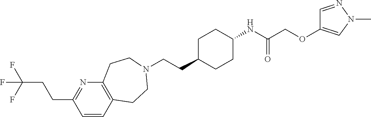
C1=CC2=C(N=C1CCC(F)(F)F)CCN(CCC1CCC(NC(COC3=CN(C)N=C3)=O)CC1)CC2
